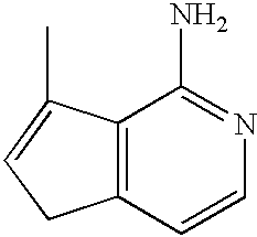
C12=C(C=CN=C1N)CC=C2C
